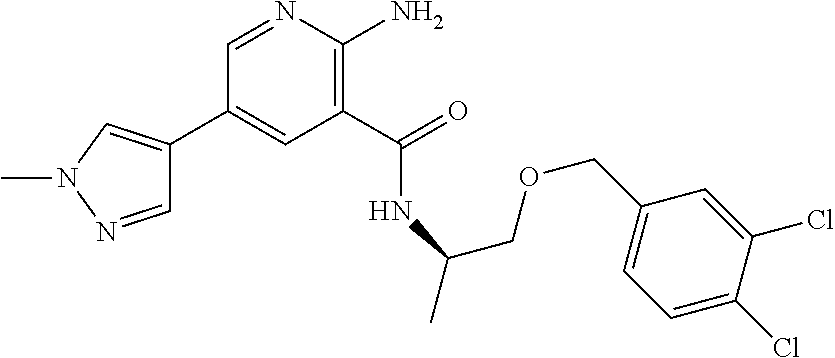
C1(C2=CN(C)N=C2)=CC(C(=O)NC(COCC2=CC=C(Cl)C(Cl)=C2)C)=C(N)N=C1
